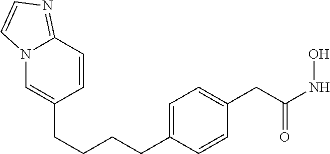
C(C(NO)=O)C1=CC=C(CCCCC2=CN3C(=NC=C3)C=C2)C=C1
